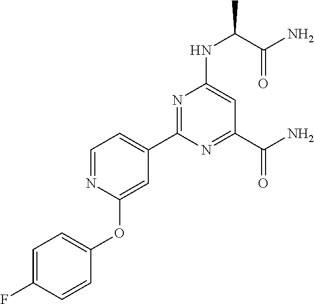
C1=C(C2=NC(NC(C)C(N)=O)=CC(C(N)=O)=N2)C=C(OC2=CC=C(F)C=C2)N=C1
